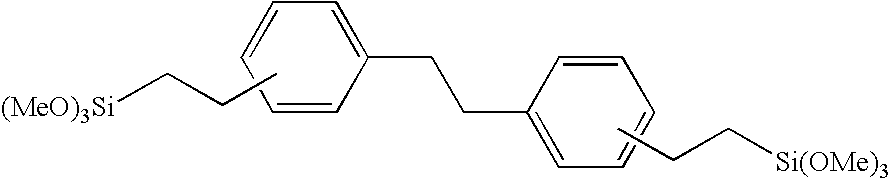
CCC[Si(OMe)3].C1=CC(CCC2=CC=CC=C2)=CC=C1.CCC[(MeO)3Si]
